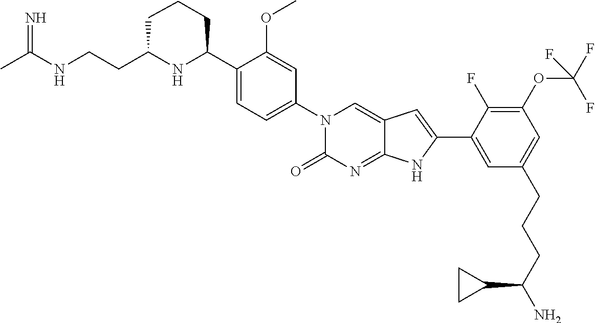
CC(NCCC1NC(C2=CC=C(N3C(=O)N=C4C(=C3)C=C(C3=CC(CCCC(N)C5CC5)=CC(OC(F)(F)F)=C3F)N4)C=C2OC)CCC1)=N
